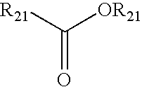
[R21]C([OR21])=O
